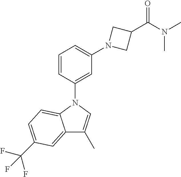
C1=CC(N2C3=CC=C(C(F)(F)F)C=C3C(C)=C2)=CC(N2CC(C(N(C)C)=O)C2)=C1
